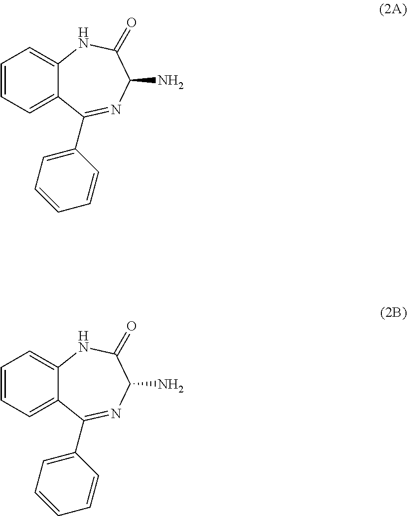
C1=CC=C2C(=C1)NC(=O)C(N)N=C2C1=CC=CC=C1.C1=CC=C2C(=C1)NC(=O)C(N)N=C2C1=CC=CC=C1
